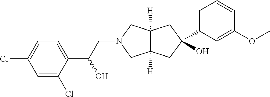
C12([H])C([H])(CC(O)(C3=CC=CC(OC)=C3)C1)CN(CC(C1=CC=C(Cl)C=C1Cl)O)C2
